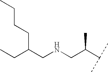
C(C(CNCC(C(C)C)C)CCCC)C
